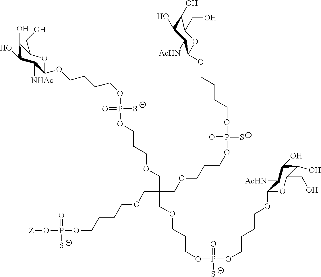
O(P(OCCCOCC(COCCCOP(OCCCCOC1OC(CO)C(O)C(O)C1[AcHN])(=O)[S-])(COCCCOP(OCCCCOC1OC(CO)C(O)C(O)C1[AcHN])([S-])=O)COCCCCOP(O[Z])(=O)[S-])([S-])=O)CCCCOC1C([NHAc])C(O)C(O)C(CO)O1
